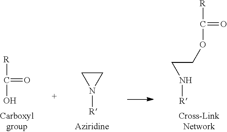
[R]C(=O)O.C1CN1[R].[R]C(=O)OCCN[R]
